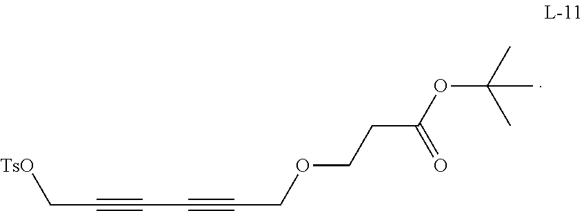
C(C[TsO])#CC#CCOCCC(OC(C)(C)C)=O
